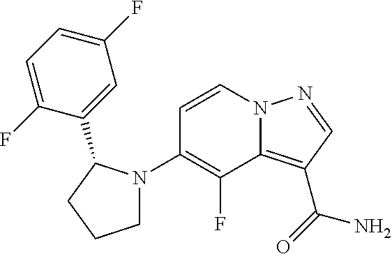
N12C(=C(C(=O)N)C=N1)C(F)=C(N1CCCC1C1=CC(F)=CC=C1F)C=C2
